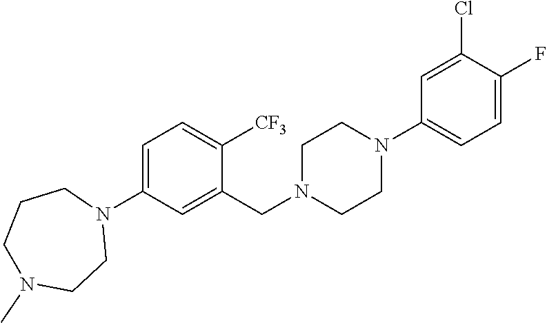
C1=C(N2CCCN(C)CC2)C=C(CN2CCN(C3=CC=C(F)C(Cl)=C3)CC2)C([CF3])=C1
